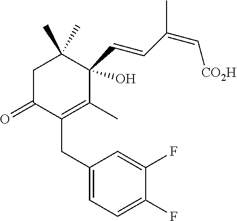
C1(CC2=C(C)C(C=CC(C)=C[CO2H])(O)C(C)(C)CC2=O)=CC=C(F)C(F)=C1
